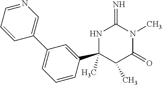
C1(=N)NC(C2=CC(C3=CN=CC=C3)=CC=C2)(C)C(C)C(=O)N1C
